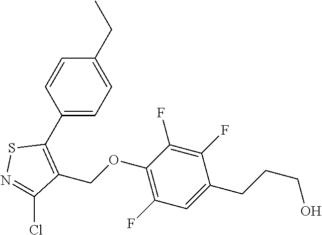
C1(C2=C(COC3=C(F)C=C(CCCO)C(F)=C3F)C(Cl)=NS2)=CC=C(CC)C=C1
